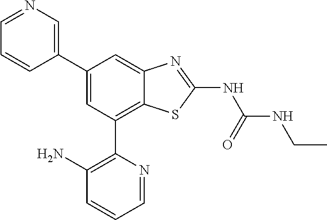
C1=NC=C(C2=CC(C3=C(N)C=CC=N3)=C3C(=C2)N=C(NC(NCC)=O)S3)C=C1
